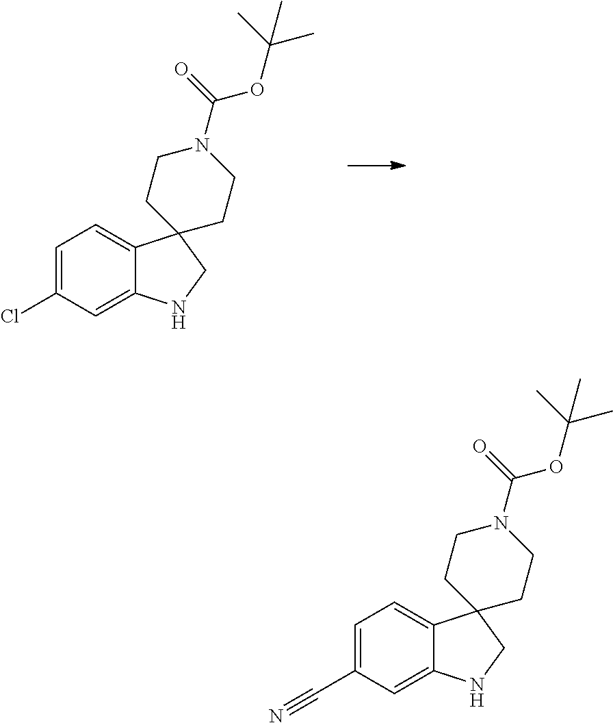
C1=C(Cl)C=C2C(=C1)C1(CN2)CCN(C(=O)OC(C)(C)C)CC1.C1=C(C#N)C=C2C(=C1)C1(CN2)CCN(C(=O)OC(C)(C)C)CC1
